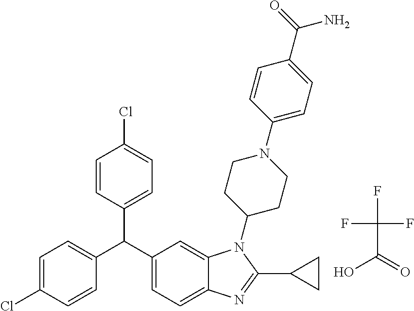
ClC1=CC=C(C(C2=CC=C3C(=C2)N(C2CCN(C4=CC=C(C(=O)N)C=C4)CC2)C(C2CC2)=N3)C2=CC=C(Cl)C=C2)C=C1.O=C(O)C(F)(F)F
